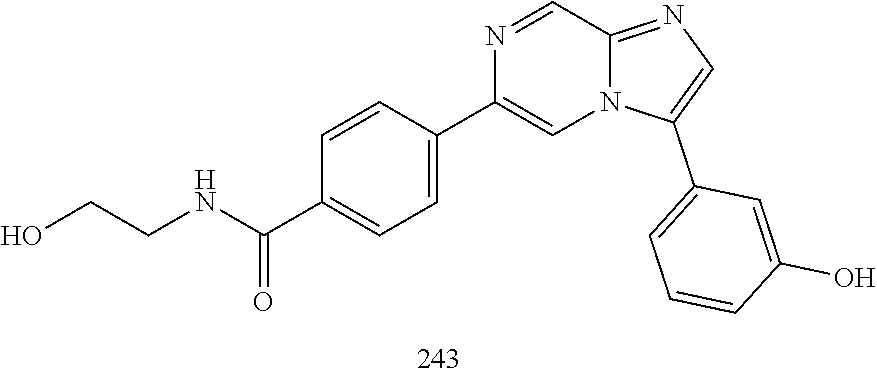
C1=CC(C2=CN3C(=NC=C3C3=CC=CC(O)=C3)C=N2)=CC=C1C(=O)NCCO
